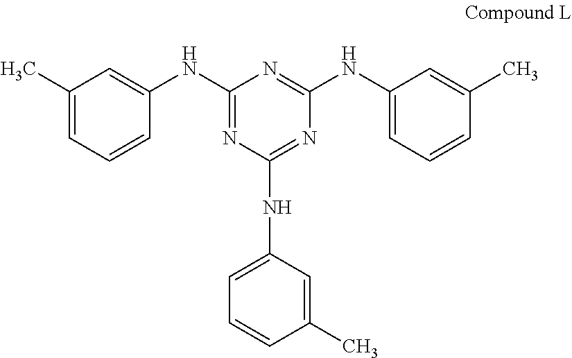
C1(C)=CC=CC(NC2=NC(NC3=CC=CC(C)=C3)=NC(NC3=CC=CC(C)=C3)=N2)=C1
